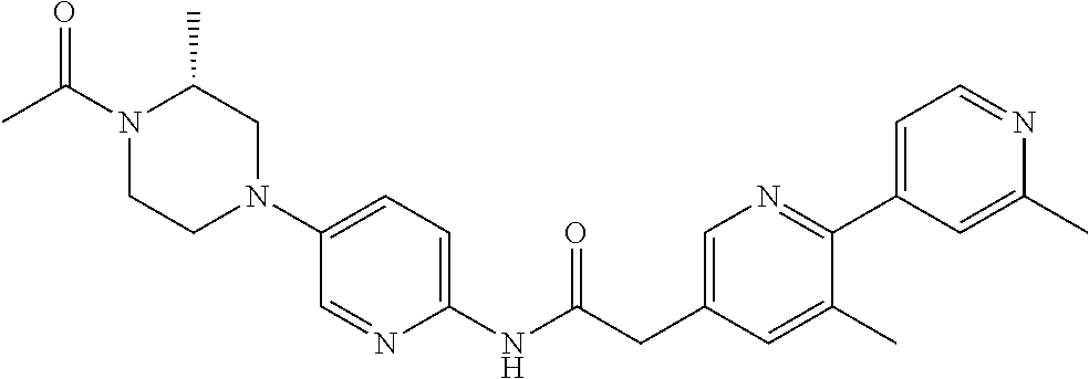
N1(C(C)=O)CCN(C2=CC=C(NC(CC3=CN=C(C4=CC=NC(C)=C4)C(C)=C3)=O)N=C2)CC1C
